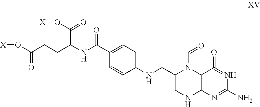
C12=C(N=C(N)N=C1=O)NCC(CNC1=CC=C(C(NC(CCC(O[X])=O)C(=O)O[X])=O)C=C1)N2C=O
